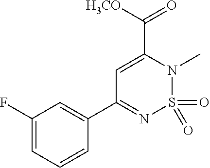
C1(F)=CC=CC(C2=NS(=O)(=O)N(C)C(C([H3CO])=O)=C2)=C1
